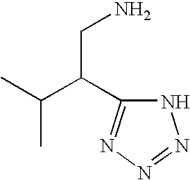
N1N=NN=C1C(CN)C(C)C
